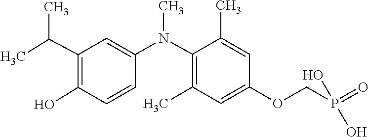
C1(C)=CC(OCP(=O)(O)O)=CC(C)=C1N(C1=CC(C(C)C)=C(O)C=C1)C
